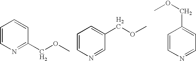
C1(COC)=NC=CC=C1.C1=NC=CC=C1COC.C1=NC=CC(COC)=C1
